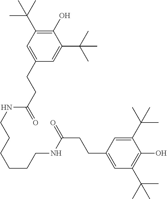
C1(CCC(NCCCCCCNC(=O)CCC2=CC(C(C)(C)C)=C(O)C(C(C)(C)C)=C2)=O)=CC(C(C)(C)C)=C(O)C(C(C)(C)C)=C1
